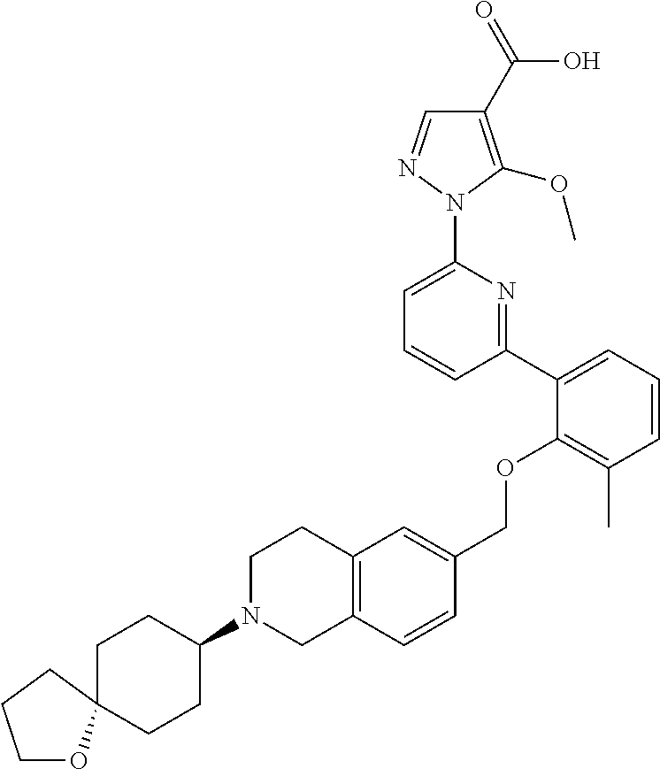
C1(C2=CC=CC(C)=C2OCC2=CC3=C(C=C2)CN(C2CCC4(CC2)OCCC4)CC3)=NC(N2N=CC(C(=O)O)=C2OC)=CC=C1
